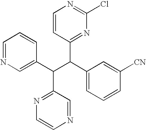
C(C(C1=CC=CC([CN])=C1)C1=NC(Cl)=NC=C1)(C1=CN=CC=C1)C1=NC=CN=C1
